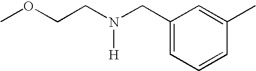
C1(CN(CCOC)[H])=CC=CC(C)=C1
